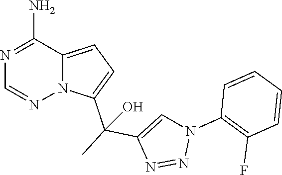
N1=C(N)C2=CC=C(C(C3=CN(C4=C(F)C=CC=C4)N=N3)(C)O)N2N=C1
